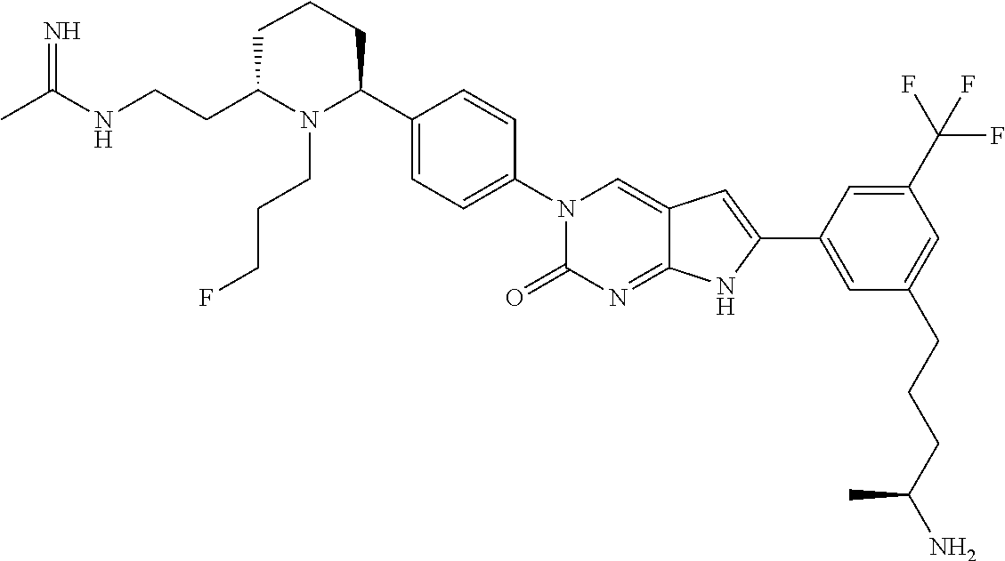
CC(NCCC1N(CCCF)C(C2=CC=C(N3C(=O)N=C4C(=C3)C=C(C3=CC(CCCC(N)C)=CC(C(F)(F)F)=C3)N4)C=C2)CCC1)=N
